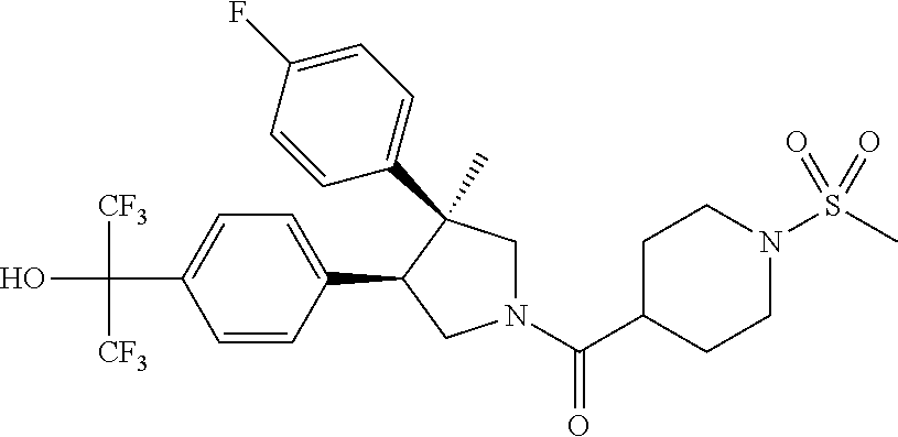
C(C1=CC=C(C2CN(C(C3CCN(S(C)(=O)=O)CC3)=O)CC2(C)C2=CC=C(F)C=C2)C=C1)(O)([CF3])[CF3]
